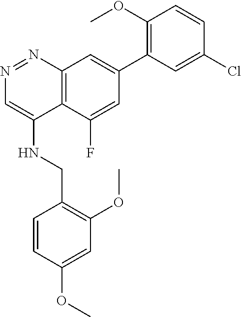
O(C)C1=CC(OC)=C(CNC2=CN=NC3=C2C(F)=CC(C2=C(OC)C=CC(Cl)=C2)=C3)C=C1
